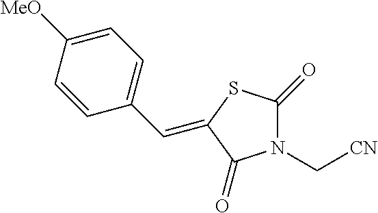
N1(C[CN])C(=O)SC(=CC2=CC=C([MeO])C=C2)C1=O
